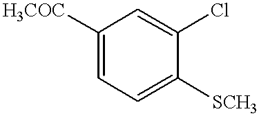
C1([H3COC])=CC=C([SCH3])C(Cl)=C1
